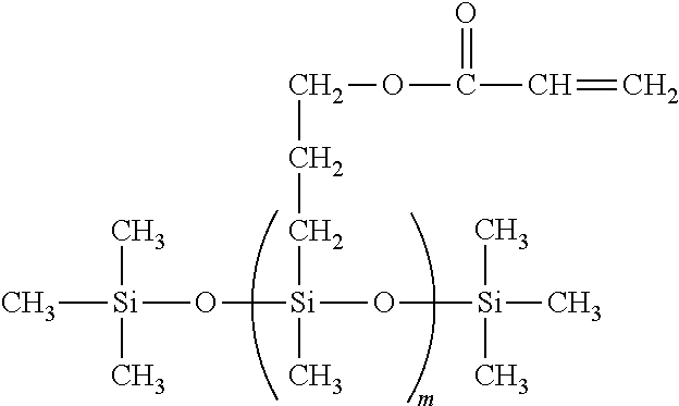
C[Si](O[Si](O[Si](C)(C)C)(CCCOC(C=C)=O)C)(C)C
